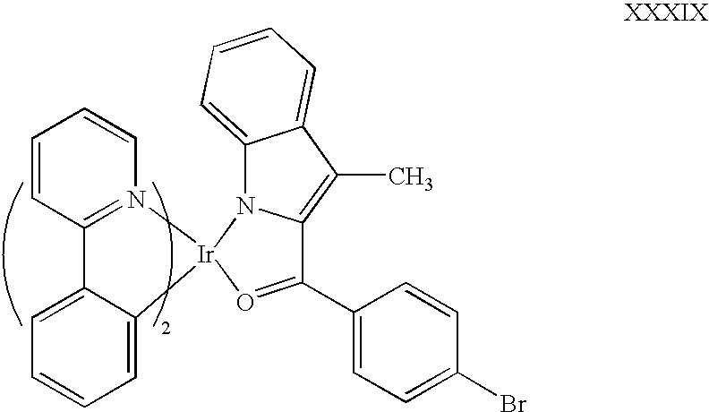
C1=CC2=N(C=C1)[Ir]1(C3=CC=CC=C23)N2C(=C(C)C3=CC=CC=C23)C(C2=CC=C(Br)C=C2)=O1
